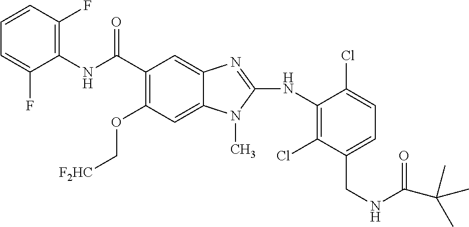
C1=CC(F)=C(NC(C2=C(OC[F2HC])C=C3C(=C2)N=C(NC2=C(Cl)C(CNC(C(C)(C)C)=O)=CC=C2Cl)N3C)=O)C(F)=C1
